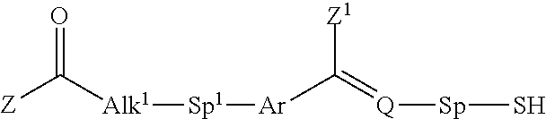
O=C([Z])[Alk1][Sp1][Ar]C(=[Q][Sp]S)[Z1]
